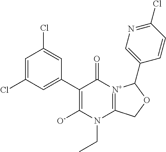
C1(Cl)=CC(Cl)=CC(C2=C([O-])N(CC)C3=[N+](C2=O)C(C2=CN=C(Cl)C=C2)OC3)=C1
